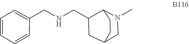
C1=CC=C(CNCC2CC3CCC2N(C)C3)C=C1
